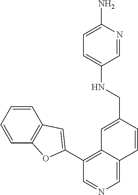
N(CC1=CC2=C(C3=CC4=C(C=CC=C4)O3)C=NC=C2C=C1)C1=CC=C(N)N=C1
